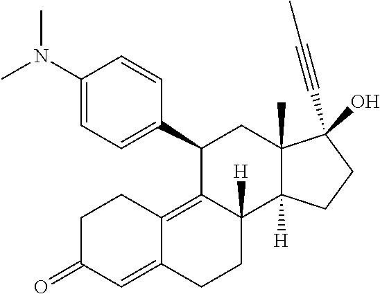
C1(N(C)C)=CC=C(C2C3=C4C(=CC(=O)CC4)CCC3([H])C3([H])C(C)(C2)C(C#CC)(O)CC3)C=C1
